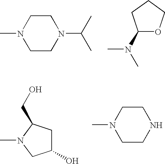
C1CN(C(C)C)CCN1C.C1(N(C)C)OCCC1.CN1CC(O)CC1CO.C1CNCCN1C
